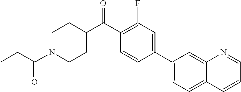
C1N(C(CC)=O)CCC(C(C2=C(F)C=C(C3=CC=C4C(=C3)N=CC=C4)C=C2)=O)C1
